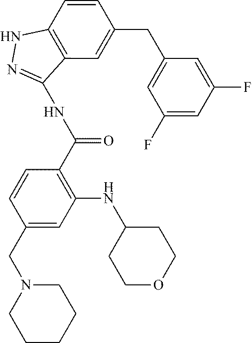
C1=C(CC2=CC3=C(C=C2)NN=C3NC(=O)C2=C(NC3CCOCC3)C=C(CN3CCCCC3)C=C2)C=C(F)C=C1F
